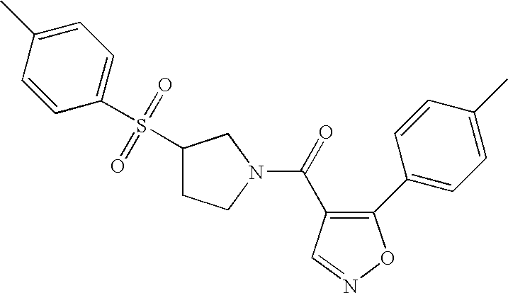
C1(C2=CC=C(C)C=C2)=C(C(=O)N2CCC(S(C3=CC=C(C)C=C3)(=O)=O)C2)C=NO1
